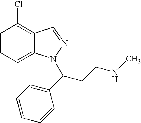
C1=CC=C2C(=C1Cl)C=NN2C(CCNC)C1=CC=CC=C1
